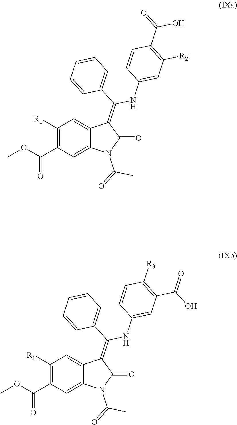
C1=C2C(=CC(C(OC)=O)=C1[R1])N(C(=O)C)C(=O)C2=C(C1=CC=CC=C1)NC1=CC([R2])=C(C(O)=O)C=C1.C1=C2C(=CC(C(OC)=O)=C1[R1])N(C(=O)C)C(=O)C2=C(C1=CC=CC=C1)NC1=CC(C(O)=O)=C([R3])C=C1
